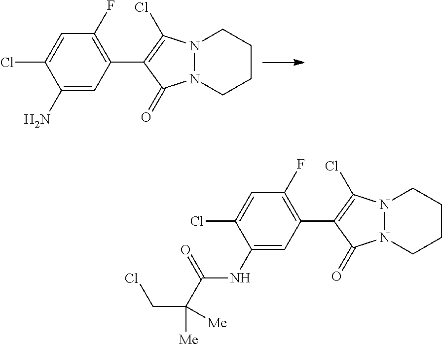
C1(N)=CC(C2=C(Cl)N3N(C2=O)CCCC3)=C(F)C=C1Cl.C1(NC(C(CCl)([Me])[Me])=O)=CC(C2=C(Cl)N3N(C2=O)CCCC3)=C(F)C=C1Cl
